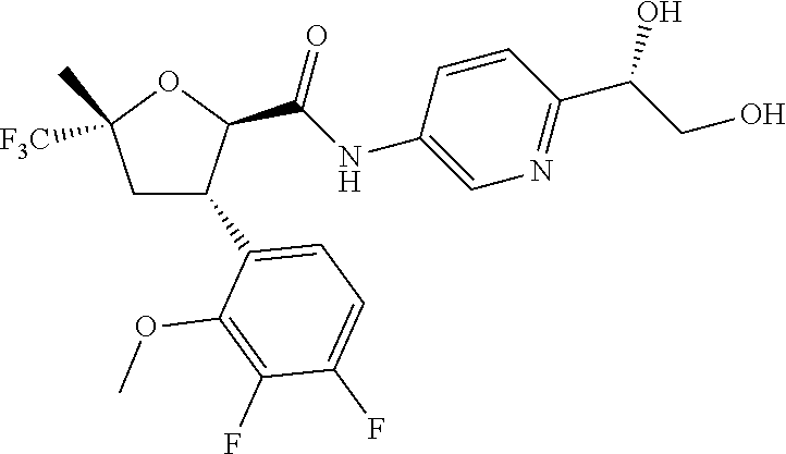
C1C(C2=CC=C(F)C(F)=C2OC)C(C(NC2=CN=C(C(CO)O)C=C2)=O)OC1(C)[F3C]
